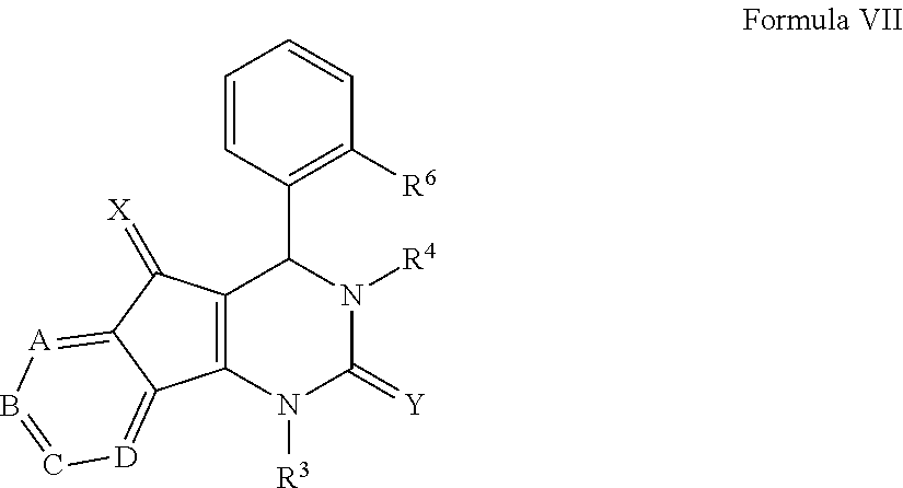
C12=C(C(=[X])C3=[A]B=C[D]=C13)C(C1=C([R6])C=CC=C1)N([R4])C(=[Y])N2[R3]
